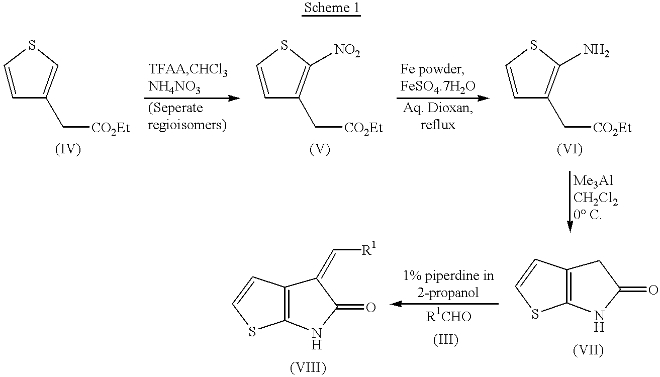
C1=CC(C[CO2Et])=CS1.C1=CC(C[CO2Et])=C([NO2])S1.C1=CC(C[CO2Et])=C(N)S1.C1C2=C(NC1=O)SC=C2.C1(=C[R1])C2=C(NC1=O)SC=C2
